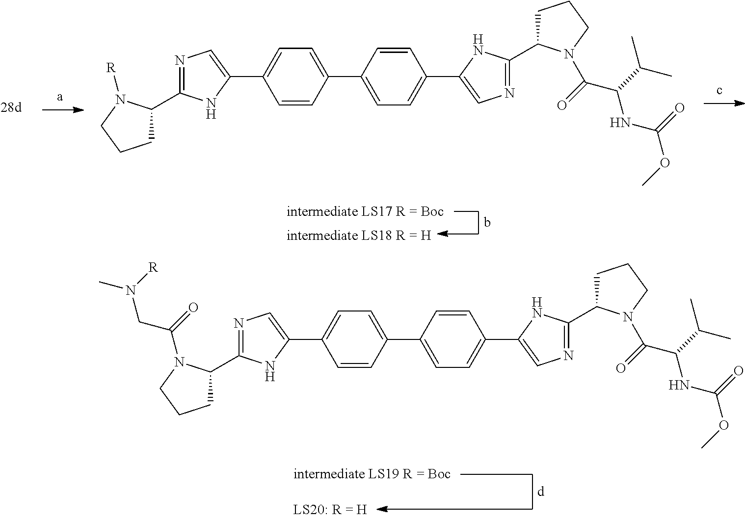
C1=CC(C2=CC=C(C3=CN=C(C4CCCN4C(C(NC(OC)=O)C(C)C)=O)N3)C=C2)=CC=C1C1=CN=C(C2CCCN2C(=O)CN([R])C)N1.C1=CC(C2=CC=C(C3=CN=C(C4CCCN4C(C(NC(OC)=O)C(C)C)=O)N3)C=C2)=CC=C1C1=CN=C(C2CCCN2[R])N1
